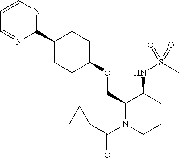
C1=CN=C(C2CCC(OCC3N(C(C4CC4)=O)CCCC3NS(C)(=O)=O)CC2)N=C1
